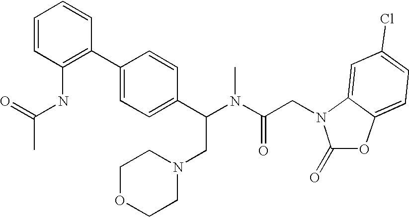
C1=CC(NC(C)=O)=C(C2=CC=C(C(N(C(CN3C(=O)OC4=CC=C(Cl)C=C43)=O)C)CN3CCOCC3)C=C2)C=C1
